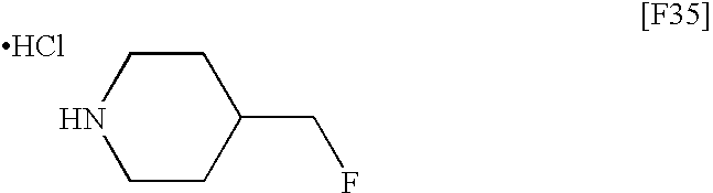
C1CNCCC1CF.Cl
